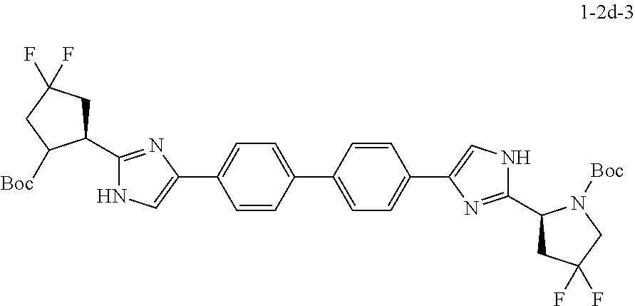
C1=CC(C2=CC=C(C3=CNC(C4CC(F)(F)CN4[Boc])=N3)C=C2)=CC=C1C1=CNC(C2CC(F)(F)CC2[Boc])=N1
